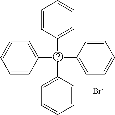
C1=CC(C(C2=CC=CC=C2)(C2=CC=CC=C2)C2=CC=CC=C2)=CC=C1.[Br-]
